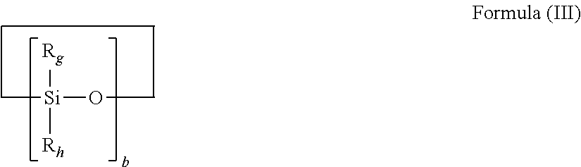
[Rg][Si]([Rh])(C)OC
